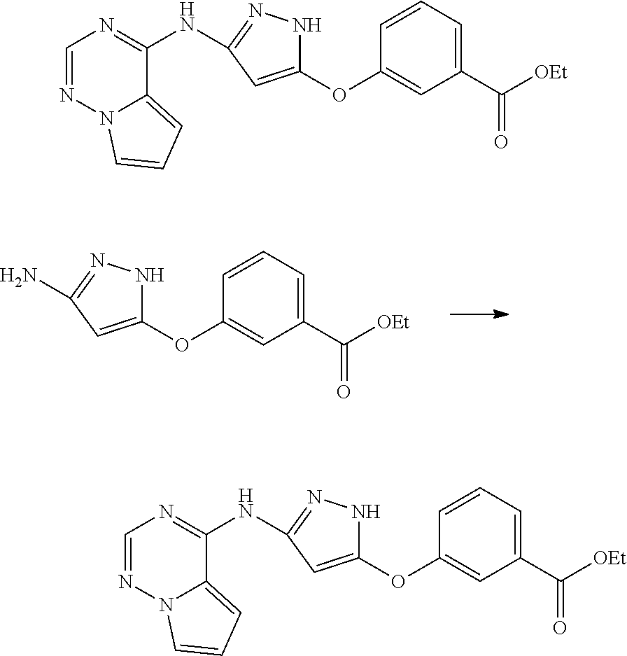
N1C(OC2=CC(C([OEt])=O)=CC=C2)=CC(N)=N1.C1=NN2C(=CC=C2)C(NC2=NNC(OC3=CC(C([OEt])=O)=CC=C3)=C2)=N1.C1=NN2C(=CC=C2)C(NC2=NNC(OC3=CC(C([OEt])=O)=CC=C3)=C2)=N1
